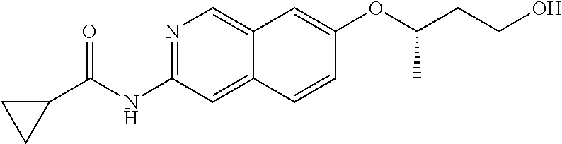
O(C1=CC2=CN=C(NC(=O)C3CC3)C=C2C=C1)C(CCO)C
